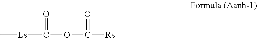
C[Ls]C(=O)OC(=O)[Rs]
